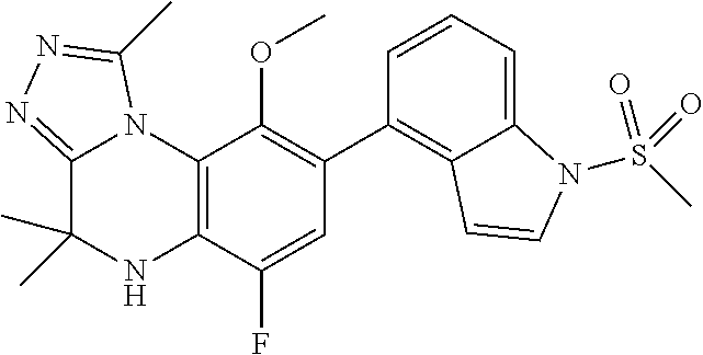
C1(C2=C3C(=CC=C2)N(S(C)(=O)=O)C=C3)=C(OC)C2=C(C(F)=C1)NC(C)(C)C1=NN=C(C)N21
